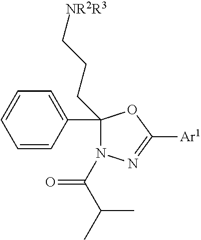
C1(C2=CC=CC=C2)(CCC[NR2R3])N(C(C(C)C)=O)N=C([Ar1])O1
